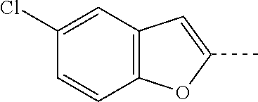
C12=C(C=C(Cl)C=C1)C=C(C)O2
